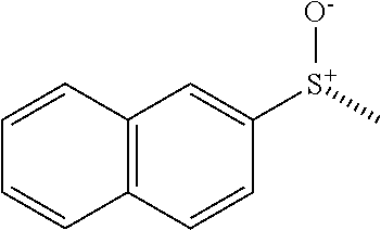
C1=CC([S+](C)[O-])=CC2=C1C=CC=C2
